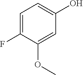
C1=C(F)C(OC)=CC(O)=C1
